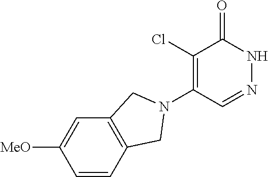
C1(Cl)=C(N2CC3=C(C=C([MeO])C=C3)C2)C=NNC1=O
